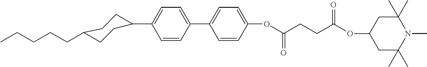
C1(CCCCC)CCC(C2=CC=C(C3=CC=C(OC(CCC(OC4CC(C)(C)N(C)C(C)(C)C4)=O)=O)C=C3)C=C2)CC1
